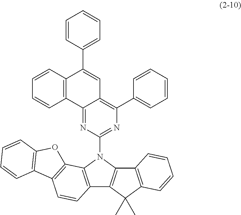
C12=NC(N3C4=C(C5=C3C3=C(C5(C)C)C=CC=C3)C=CC3=C4OC4=C3C=CC=C4)=NC(C3=CC=CC=C3)=C1C=C(C1=CC=CC=C1)C1=C2C=CC=C1
